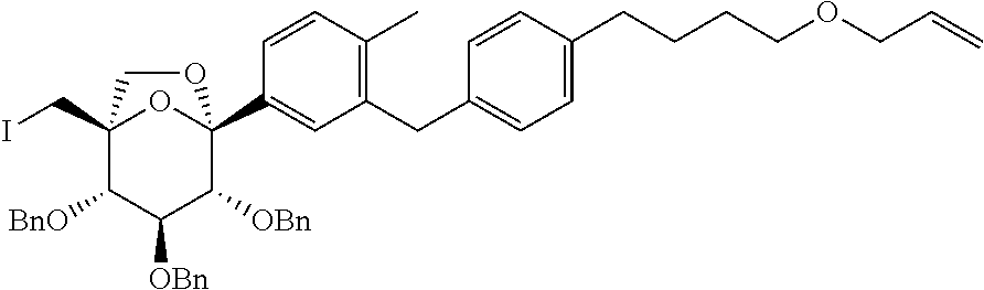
C12(CI)C([BnO])C([OBn])C([OBn])C(C3=CC(CC4=CC=C(CCCCOCC=C)C=C4)=C(C)C=C3)(O1)OC2
